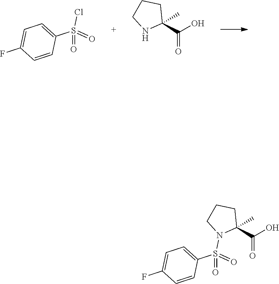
OC(C1(C)CCCN1)=O.ClS(C1=CC=C(F)C=C1)(=O)=O.OC(C1(C)CCCN1S(C1=CC=C(F)C=C1)(=O)=O)=O
